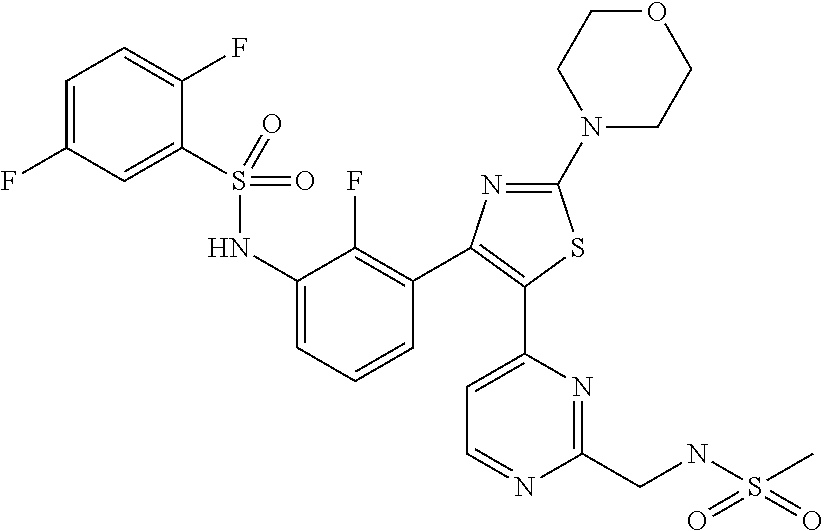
C1(S(=O)(=O)NC2=CC=CC(C3=C(C4=CC=NC(CNS(C)(=O)=O)=N4)SC(N4CCOCC4)=N3)=C2F)=CC(F)=CC=C1F
